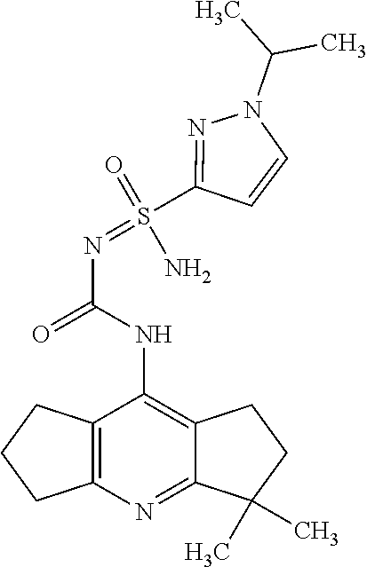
N(C(=O)NC1=C2C(=NC3=C1CCC3)C(C)(C)CC2)=S(C1=NN(C(C)C)C=C1)(=O)N
